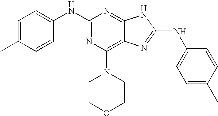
N1=C(NC2=CC=C(C)C=C2)N=C2C(=C1N1CCOCC1)N=C(NC1=CC=C(C)C=C1)N2
